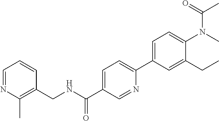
C1=NC(C)=C(CNC(C2=CC=C(C3=CC=C(N(C)C(=O)C)C(CC)=C3)N=C2)=O)C=C1
